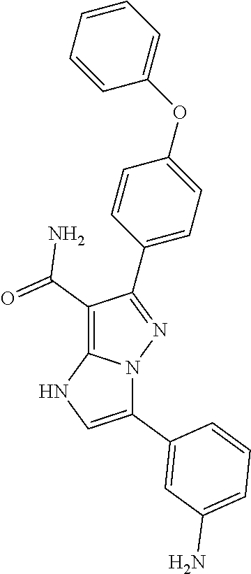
C1=CC=CC=C1OC1=CC=C(C2=NN3C(=C2C(=O)N)NC=C3C2=CC(N)=CC=C2)C=C1
